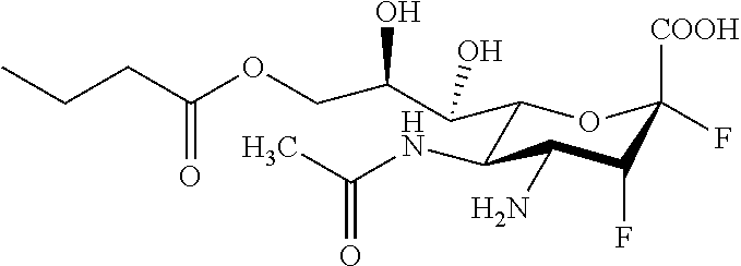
C1(C(C(O)COC(CCC)=O)O)C(NC(C)=O)C(N)C(F)C([COOH])(F)O1
